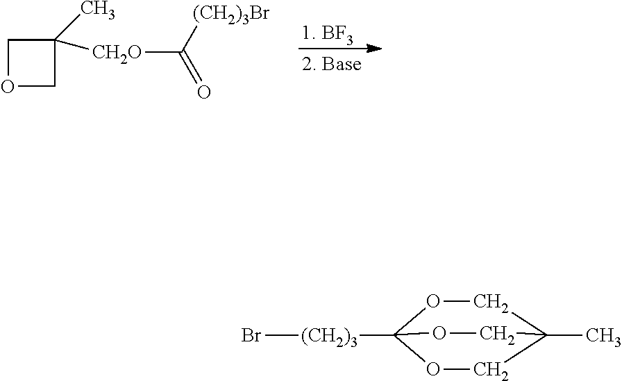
C1OCC1([CH2O]C([(CH2)3Br])=O)C.Br[(CH2)3]C12OCC(C)(CO1)CO2
